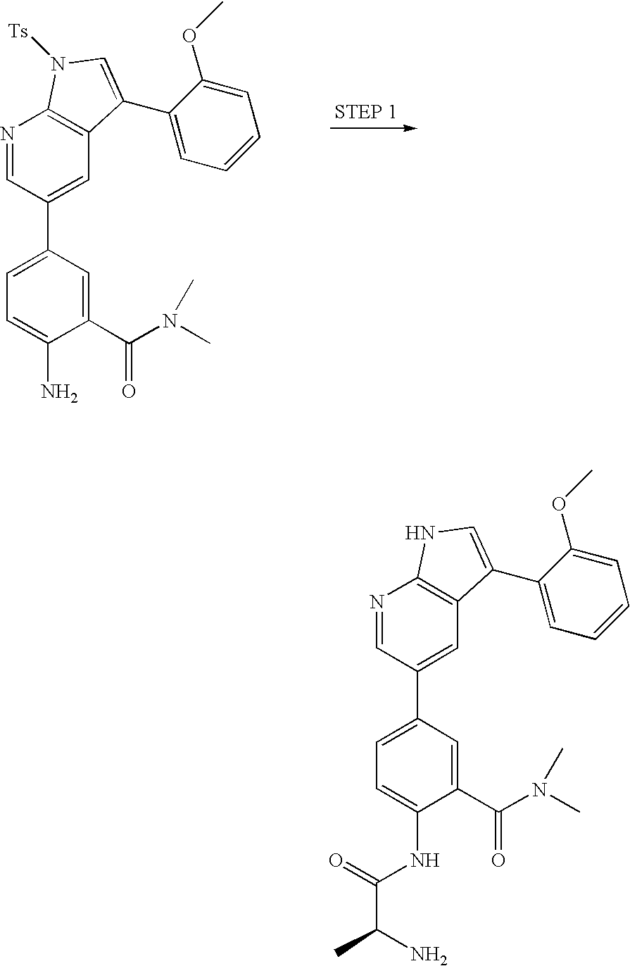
N1=CC(C2=CC=C(N)C(C(N(C)C)=O)=C2)=CC2=C1N([Ts])C=C2C1=CC=CC=C1OC.N1=CC(C2=CC=C(NC(C(C)N)=O)C(C(N(C)C)=O)=C2)=CC2=C1NC=C2C1=CC=CC=C1OC
